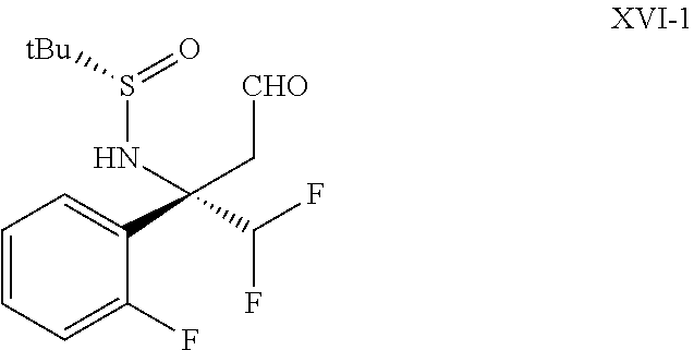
C1=CC=C(F)C(C(C(F)F)(NS([tBu])=O)C[CHO])=C1
